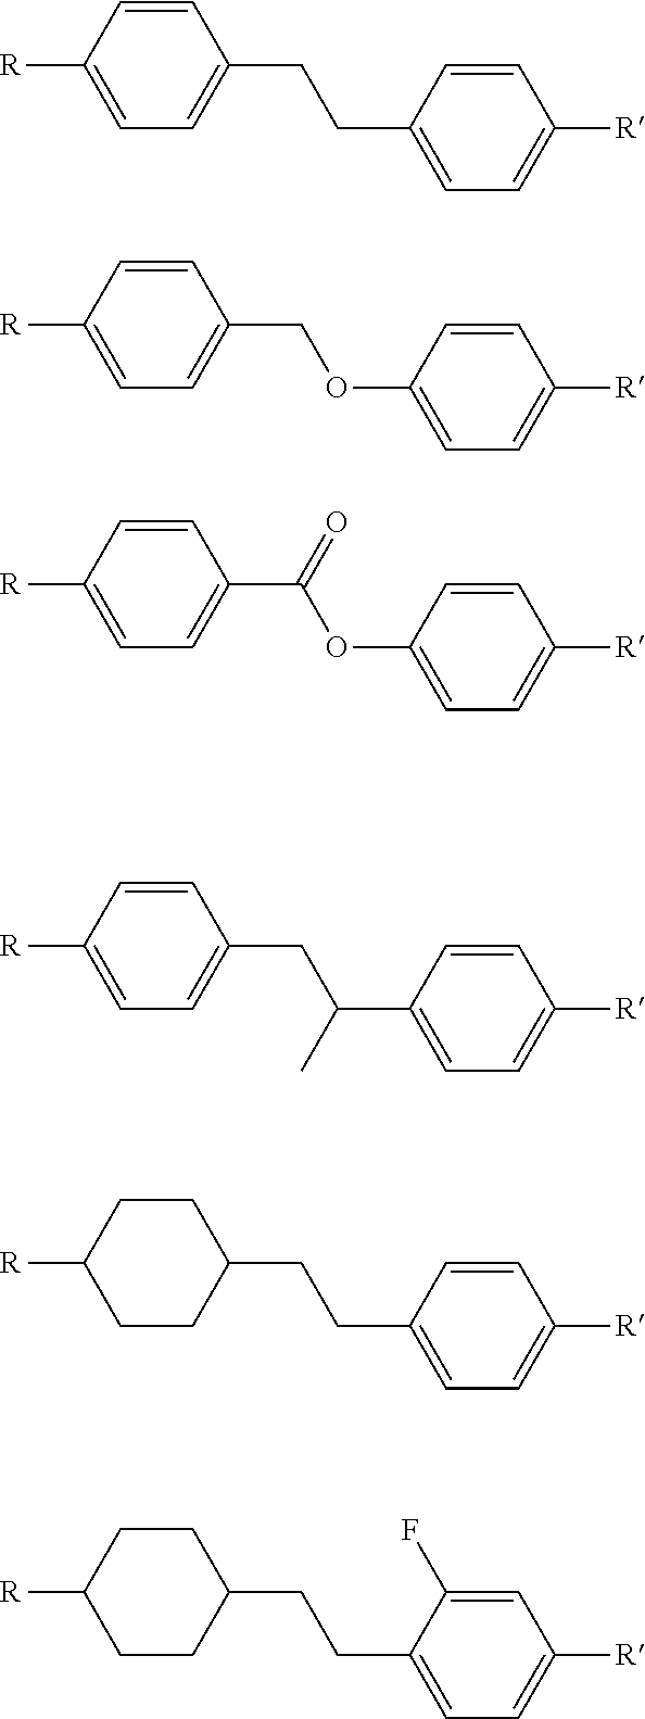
C1=CC([R])=CC=C1CCC1=CC=C([R])C=C1.C1=CC([R])=CC=C1COC1=CC=C([R])C=C1.C1=CC([R])=CC=C1C(OC1=CC=C([R])C=C1)=O.C1=CC([R])=CC=C1CC(C1=CC=C([R])C=C1)C.C1CC([R])CCC1CCC1=CC=C([R])C=C1.C1CC([R])CCC1CCC1=CC=C([R])C=C1F
